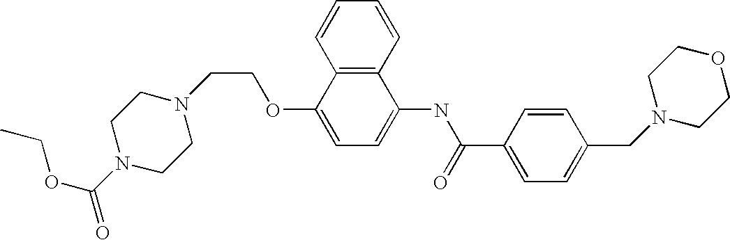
C12=C(C=CC=C1)C(NC(C1=CC=C(CN3CCOCC3)C=C1)=O)=CC=C2OCCN1CCN(C(OCC)=O)CC1
